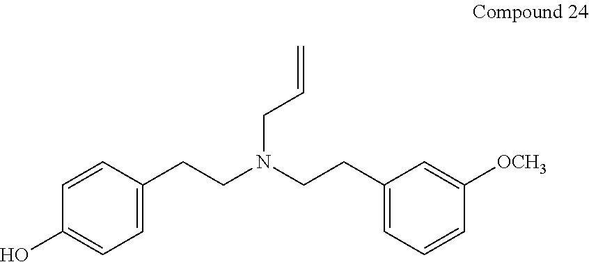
C1=C(CCN(CCC2=CC=CC([OCH3])=C2)CC=C)C=CC(O)=C1
